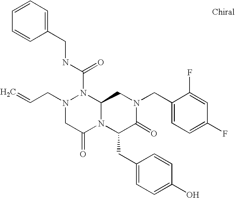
N(C(N1N(CC=C)CC(=O)N2C1CN(CC1=CC=C(F)C=C1F)C(=O)C2CC1=CC=C(O)C=C1)=O)CC1=CC=CC=C1
